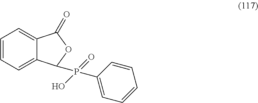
C1=CC=C2C(=C1)C(=O)OC2P(C1=CC=CC=C1)(=O)O
